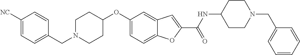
N1(CC2=CC=C([NC])C=C2)CCC(OC2=CC=C3C(=C2)C=C(C(=O)NC2CCN(CC4=CC=CC=C4)CC2)O3)CC1
